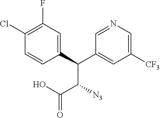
C(C1=CC([CF3])=CN=C1)(C(C(O)=O)[N3])C1=CC(F)=C(Cl)C=C1
